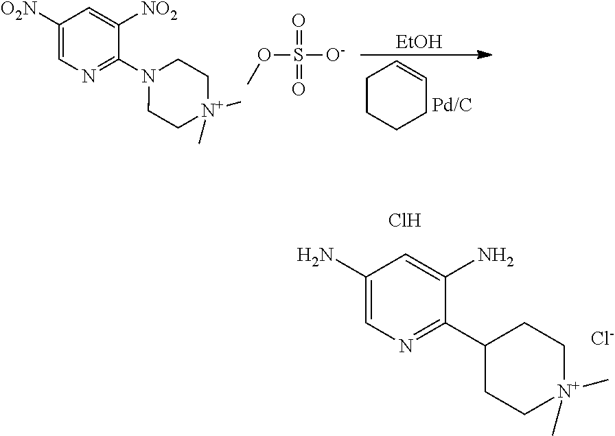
C1(N)=CN=C(C2CC[N+](C)(C)CC2)C(N)=C1.[Cl-].Cl.C1CCCC=C1.[EtOH].O(S([O-])(=O)=O)C.C1([O2N])=CN=C(N2CC[N+](C)(C)CC2)C([NO2])=C1
